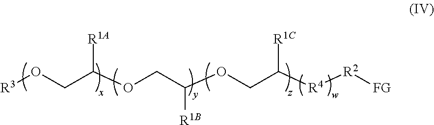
[R3]OCC(OCC(OCC([R4][R2][FG])[R1C])[R1B])[R1A]
